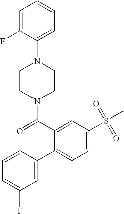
C1=C(F)C=C(C2=CC=C(S(=O)(=O)C)C=C2C(N2CCN(C3=CC=CC=C3F)CC2)=O)C=C1
